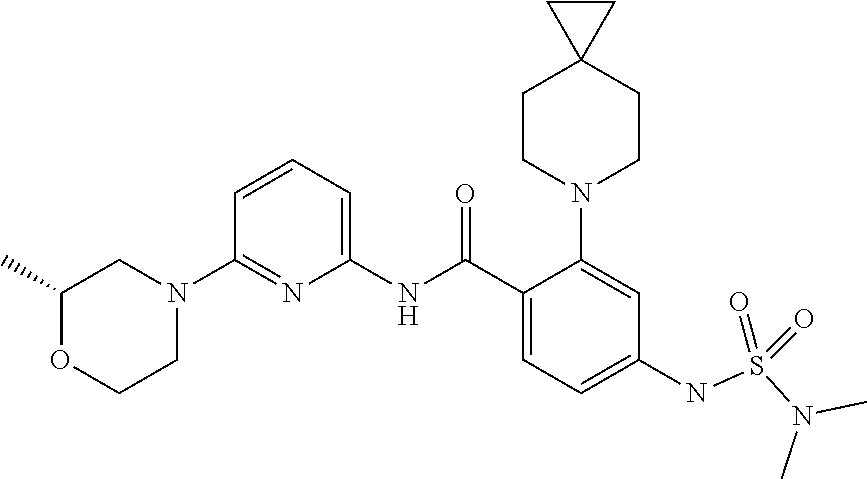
N1(C2=NC(NC(C3=CC=C(NS(N(C)C)(=O)=O)C=C3N3CCC4(CC3)CC4)=O)=CC=C2)CC(C)OCC1
